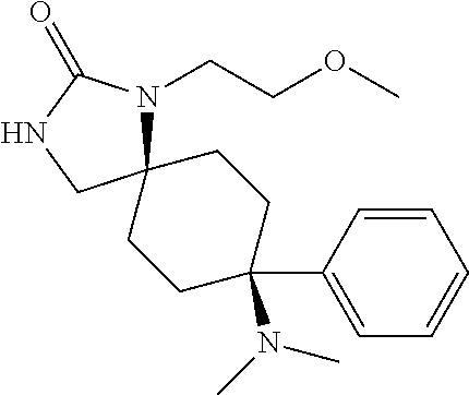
C12(N(CCOC)C(=O)NC1)CCC(C1=CC=CC=C1)(N(C)C)CC2
